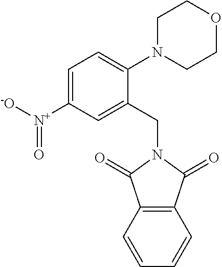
C12=C(C=CC=C1)C(=O)N(CC1=CC([N+]([-O])=O)=CC=C1N1CCOCC1)C2=O
